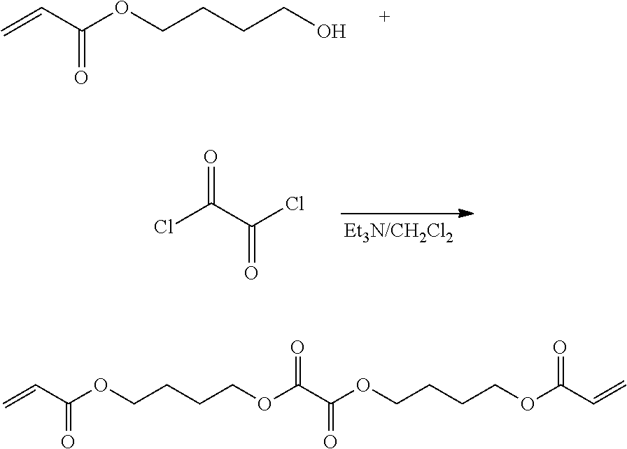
C=CC(OCCCCO)=O.ClC(C(Cl)=O)=O.C=CC(OCCCCOC(C(OCCCCOC(C=C)=O)=O)=O)=O
